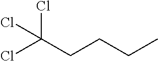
ClC(CCCC)(Cl)Cl
